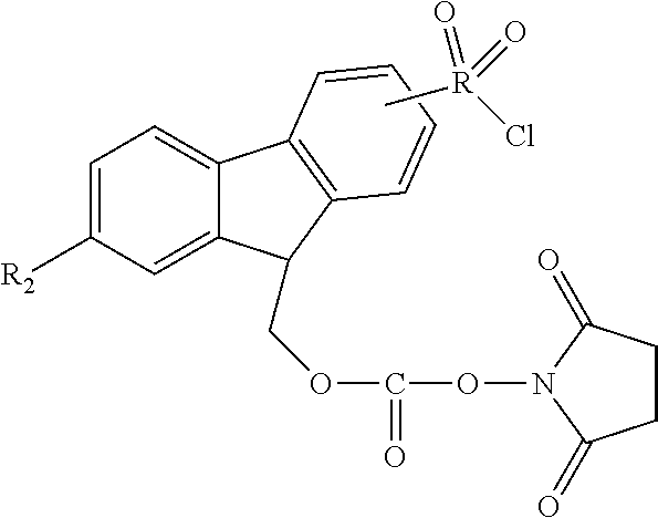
C1=C([R2])C=C2C(=C1)C1=C(C2COC(ON2C(=O)CCC2=O)=O)C=CC=C1.C[R](Cl)(=O)=O
